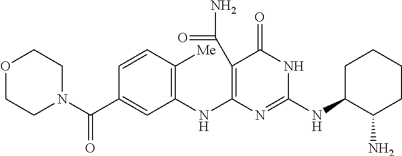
C1(C(N)=O)=C(NC2=C([Me])C=CC(C(N3CCOCC3)=O)=C2)N=C(NC2C(N)CCCC2)NC1=O
